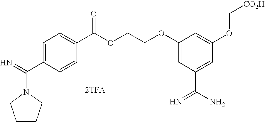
[2TFA].N1(C(=N)C2=CC=C(C(OCCOC3=CC(C(N)=N)=CC(OC[CO2H])=C3)=O)C=C2)CCCC1
